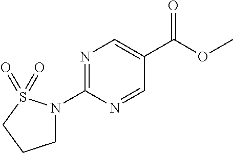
N1=C(N2CCCS2(=O)=O)N=CC(C(OC)=O)=C1
